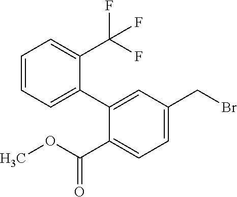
C1=CC=C(C2=CC(CBr)=CC=C2C(=O)OC)C(C(F)(F)F)=C1
